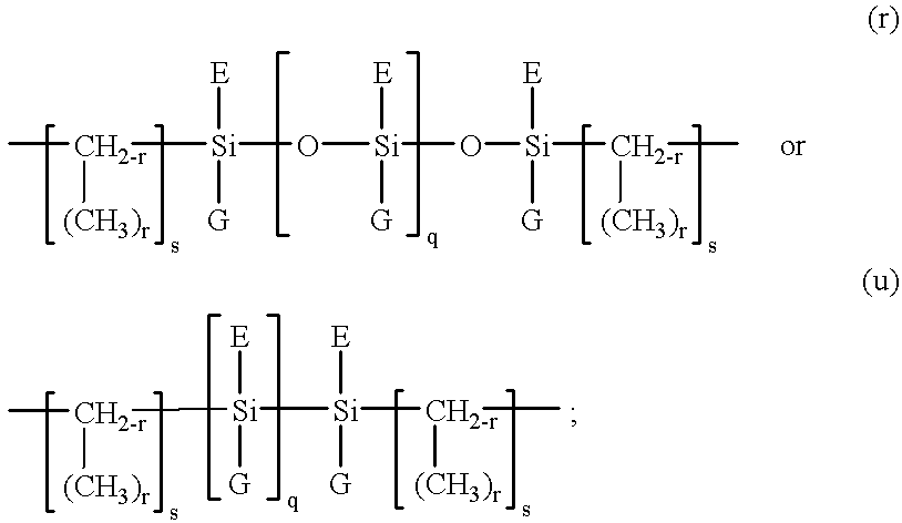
C[CH2-r]([Si](O[Si](O[Si]([CH2-r](C)[(CH3)r])([E])[G])([E])[G])([E])[G])[(CH3)r].C[CH2-r]([Si]([Si]([CH2-r]([(CH3)r])C)([E])[G])([E])[G])[(CH3)r]
